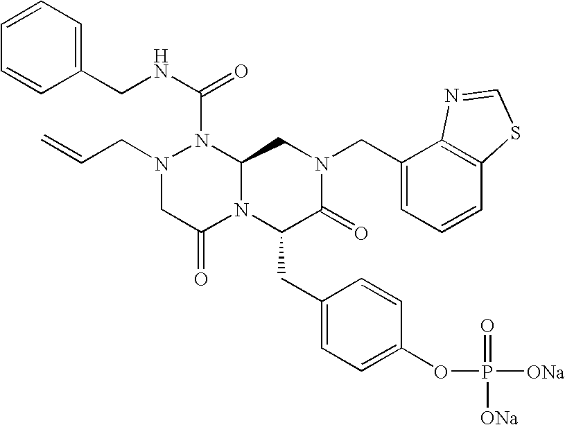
N(C(=O)N1N(CC=C)CC(=O)N2C1CN(CC1=CC=CC3=C1N=CS3)C(=O)C2CC1=CC=C(OP([ONa])(=O)[ONa])C=C1)CC1=CC=CC=C1
